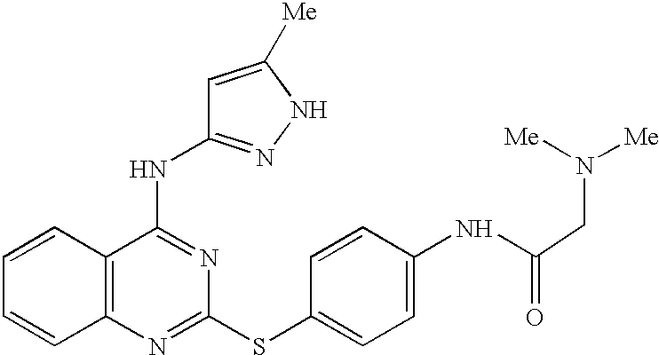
C1=CC2=C(C=C1)N=C(SC1=CC=C(NC(=O)CN([Me])[Me])C=C1)N=C2NC1=NNC([Me])=C1
